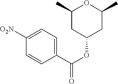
C1([O2N])=CC=C(C(OC2CC(C)OC(C)C2)=O)C=C1
